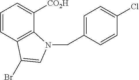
C1=CC2=C(C([CO2H])=C1)N(CC1=CC=C(Cl)C=C1)C=C2Br
